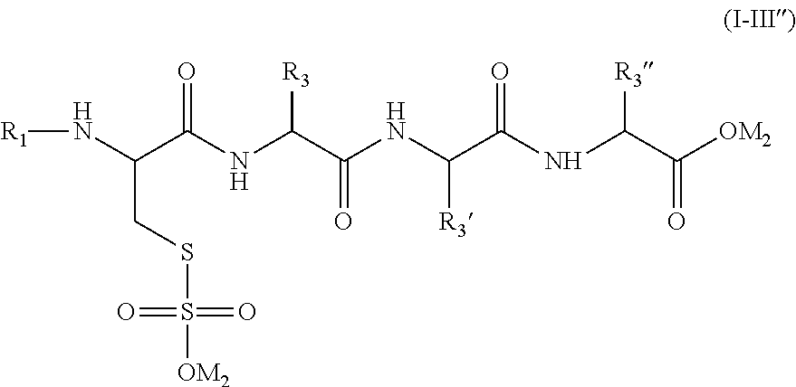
[R1]NC(C(NC(C(NC(C(NC(C([OM2])=O)[R3])=O)[R3])=O)[R3])=O)CSS(=O)(=O)[OM2]
